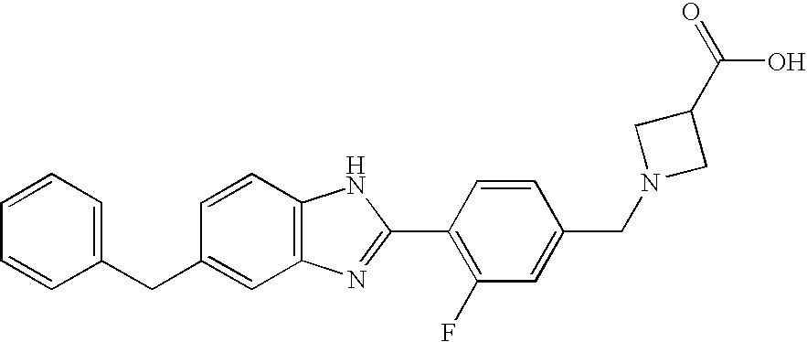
C1=CC=C(CC2=CC3=C(C=C2)NC(C2=C(F)C=C(CN4CC(C(=O)O)C4)C=C2)=N3)C=C1
